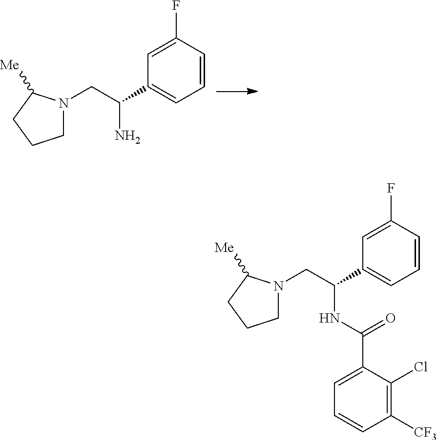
C1N(CC(N)C2=CC=CC(F)=C2)C([Me])CC1.C1N(CC(NC(C2=CC=CC([CF3])=C2Cl)=O)C2=CC=CC(F)=C2)C([Me])CC1
